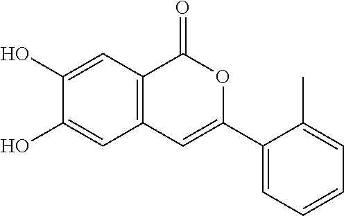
C12=C(C(=O)OC(C3=CC=CC=C3C)=C1)C=C(O)C(O)=C2
